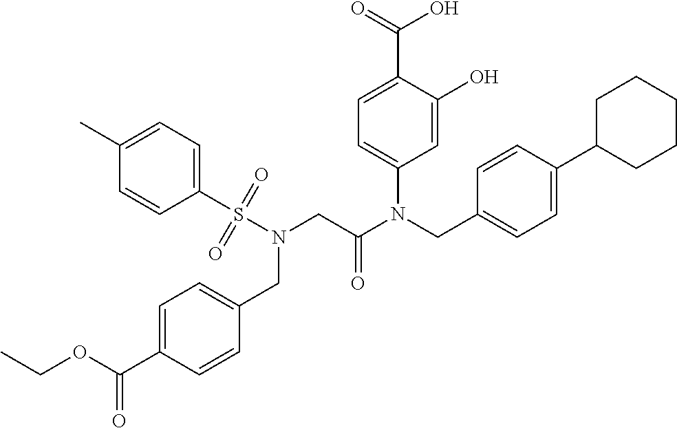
C1=C(O)C(C(=O)O)=CC=C1N(CC1=CC=C(C2CCCCC2)C=C1)C(CN(S(C1=CC=C(C)C=C1)(=O)=O)CC1=CC=C(C(OCC)=O)C=C1)=O
